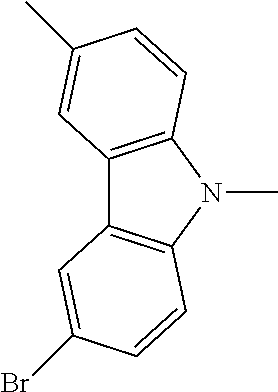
C12=C(N(C)C3=C1C=C(Br)C=C3)C=CC(C)=C2
